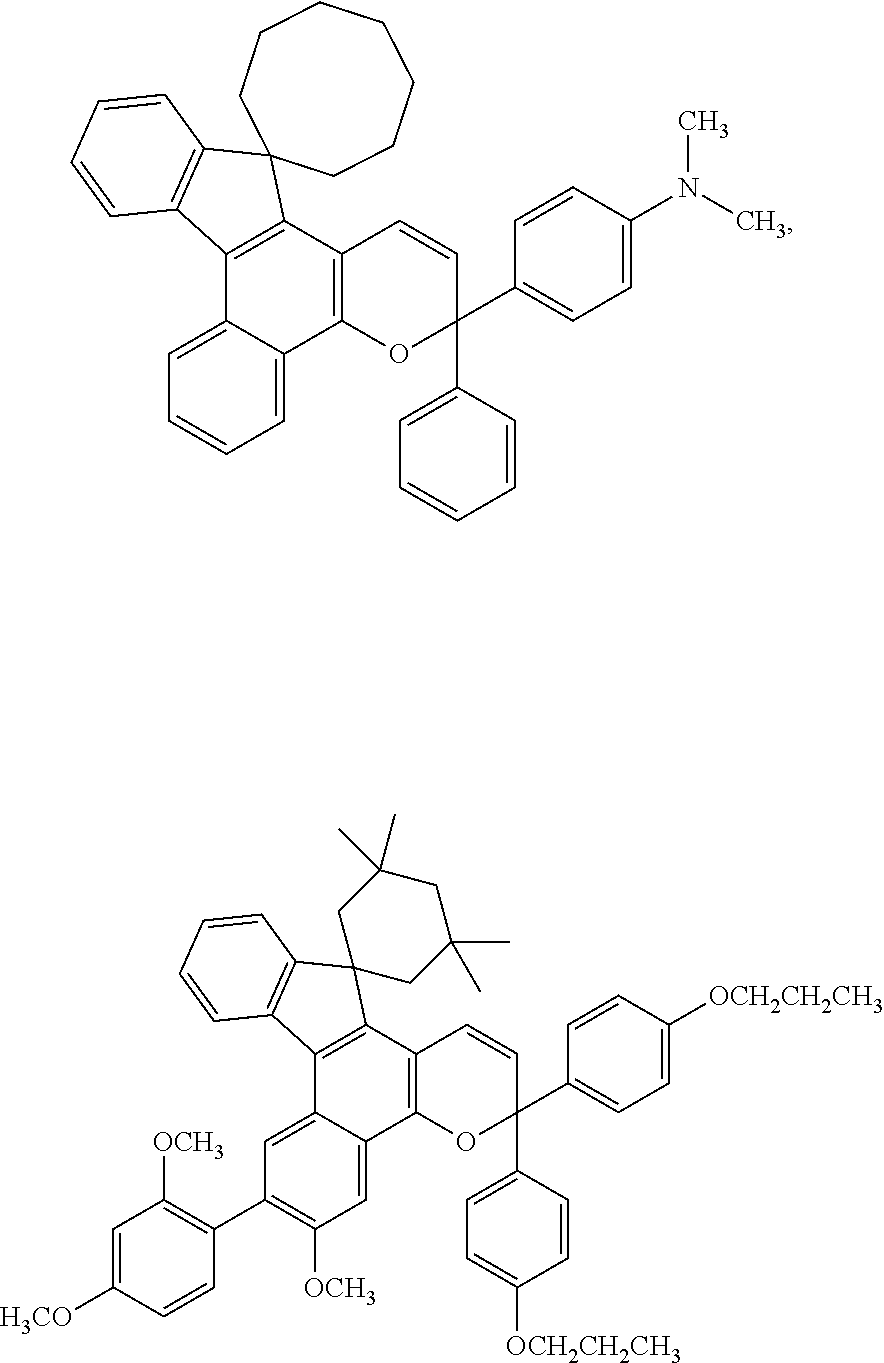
C1=C(N(C)C)C=CC(C2(C3=CC=CC=C3)C=CC3=C(O2)C2=CC=CC=C2C2=C3C3(C4=C2C=CC=C4)CCCCCCC3)=C1.C1=C([OCH2CH2CH3])C=CC(C2(C3=CC=C([OCH2CH2CH3])C=C3)C=CC3=C(O2)C2=CC([OCH3])=C(C4=C([OCH3])C=C([H3CO])C=C4)C=C2C2=C3C3(C4=C2C=CC=C4)CC(C)(C)CC(C)(C)C3)=C1
